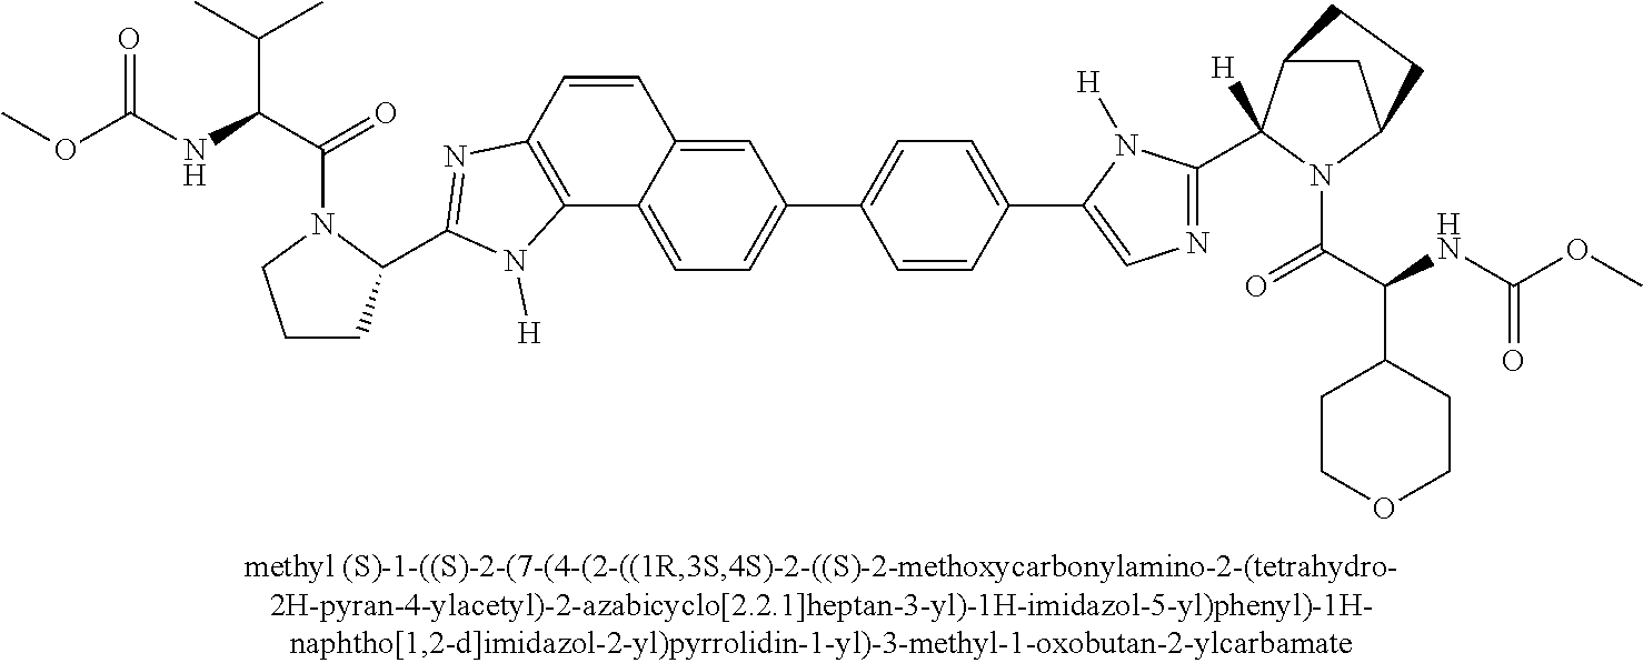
C12=CC(C3=CC=C(C4=CN=C(C5([H])C6CC(N5C(C(NC(OC)=O)C5CCOCC5)=O)CC6)N4[H])C=C3)=CC=C1C1=C(C=C2)N=C(C2CCCN2C(C(NC(OC)=O)C(C)C)=O)N1[H]
